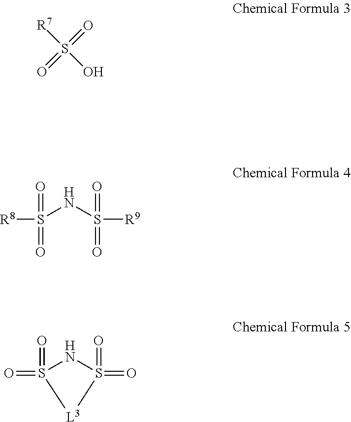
O=S(=O)([R7])O.[R8]S(NS([R9])(=O)=O)(=O)=O.O=S1(=O)NS(=O)(=O)[L3]1
